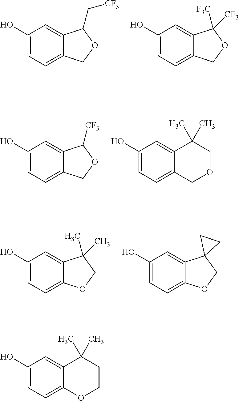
C1(O)=CC=C2C(=C1)C(C[CF3])OC2.C1(O)=CC=C2C(=C1)C([CF3])([F3C])OC2.C1(O)=CC=C2C(=C1)C([CF3])OC2.C1(O)=CC=C2C(=C1)C(C)(C)COC2.C1(O)=CC=C2C(=C1)C(C)(C)CO2.C1(O)=CC=C2C(=C1)C1(CO2)CC1.C1(O)=CC=C2C(=C1)C(C)(C)CCO2
